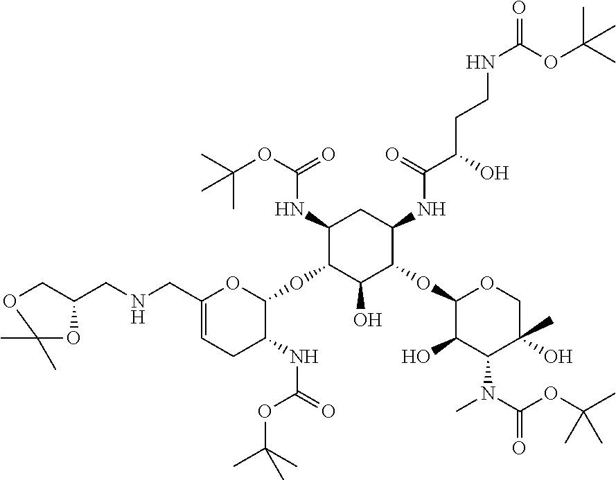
C1(CNCC2COC(C)(C)O2)=CCC(NC(=O)OC(C)(C)C)C(OC2C(O)C(OC3C(O)C(N(C)C(OC(C)(C)C)=O)C(O)(C)CO3)C(NC(C(O)CCNC(=O)OC(C)(C)C)=O)CC2NC(OC(C)(C)C)=O)O1
